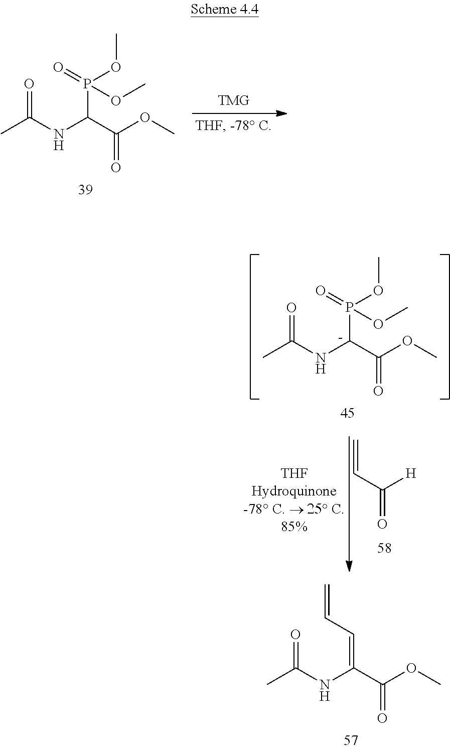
CC(NC(C(=O)OC)=CC=C)=O.CC(NC(C(=O)OC)P(=O)(OC)OC)=O.CC(N[C-](C(=O)OC)P(=O)(OC)OC)=O.C=CC([H])=O
